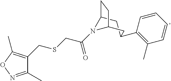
C1C2N(C(CSCC3=C(C)ON=C3C)=O)C(CC1C1=C(C)C=CC=C1)CC2
